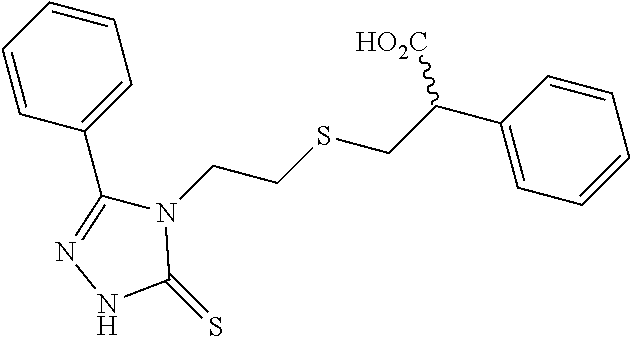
C1(C2=CC=CC=C2)=NNC(=S)N1CCSCC(C1=CC=CC=C1)[HO2C]
